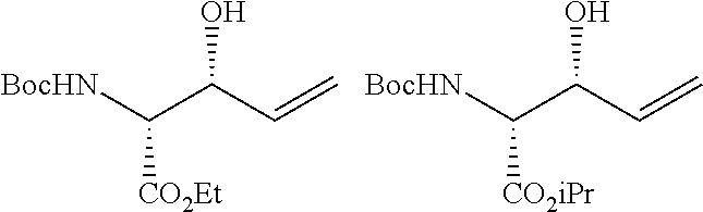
[BocHN]C(C(C=C)O)[CO2Et].[BocHN]C(C(C=C)O)[CO2iPr]
